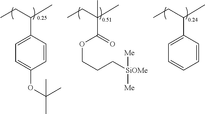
C(CCOC(=O)C(CC)(C)C)[SiOMe]([Me])[Me].C1=CC(C(CC)C)=CC=C1OC(C)(C)C.C1=CC(C(CC)C)=CC=C1
